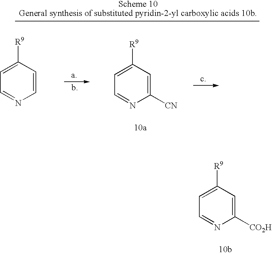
C1([CO2H])=CC([R9])=CC=N1.C1=CC([R9])=CC=N1.C1([CN])=CC([R9])=CC=N1
